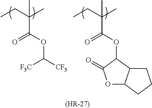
CCC(C)(C)C(OC([CF3])[F3C])=O.[(HR-27)].CCC(C)(C)C(OC1C2C(OC1=O)CCC2)=O
